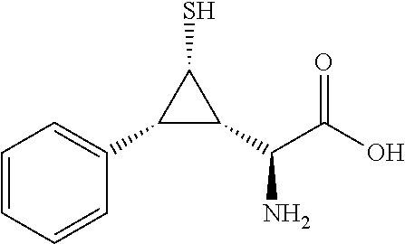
C1=CC=CC(C2C(C(C(O)=O)N)C2S)=C1
